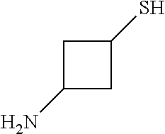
C1(N)CC(S)C1
